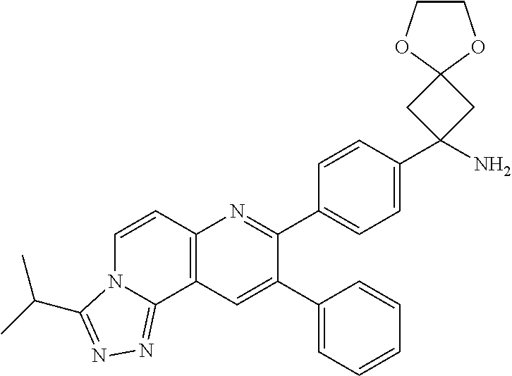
C1(C2=CC3=C(N=C2C2=CC=C(C4(N)CC5(C4)OCCO5)C=C2)C=CN2C3=NN=C2C(C)C)=CC=CC=C1
